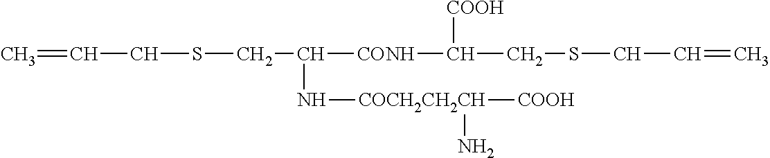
C=CCSCC([CONH]C(CSCC=C)[COOH])N[COCH2CH2CH]([COOH])N
